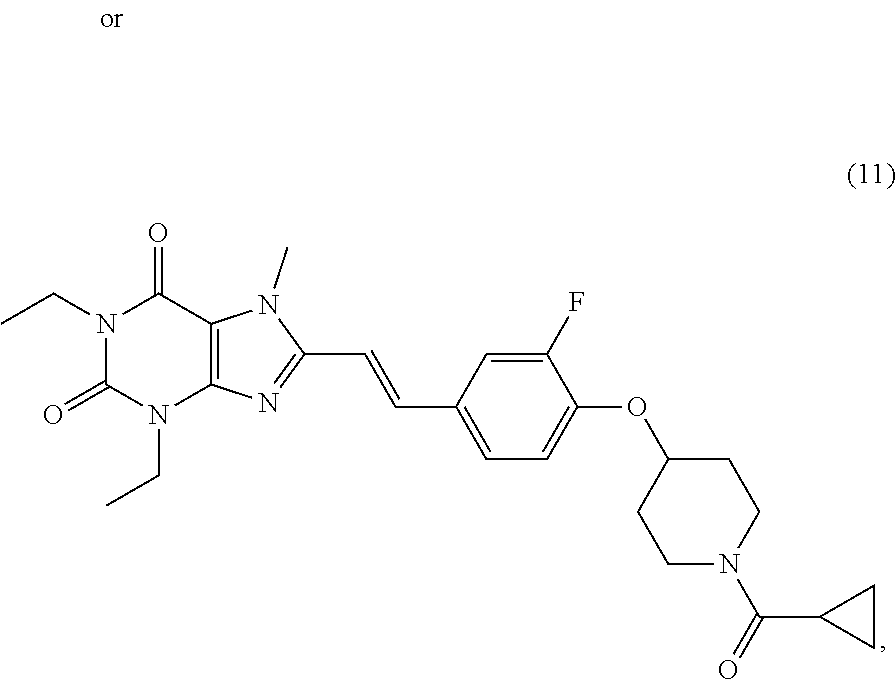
N1(CC)C(=O)N(CC)C(=O)C2=C1N=C(C=CC1=CC=C(OC3CCN(C(C4CC4)=O)CC3)C(F)=C1)N2C
